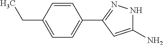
C1(N)=CC(C2=CC=C(CC)C=C2)=NN1
